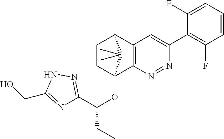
C1CC2(OC(CC)C3=NNC(CO)=N3)C3=C(C1C2(C)C)C=C(C1=C(F)C=CC=C1F)N=N3
